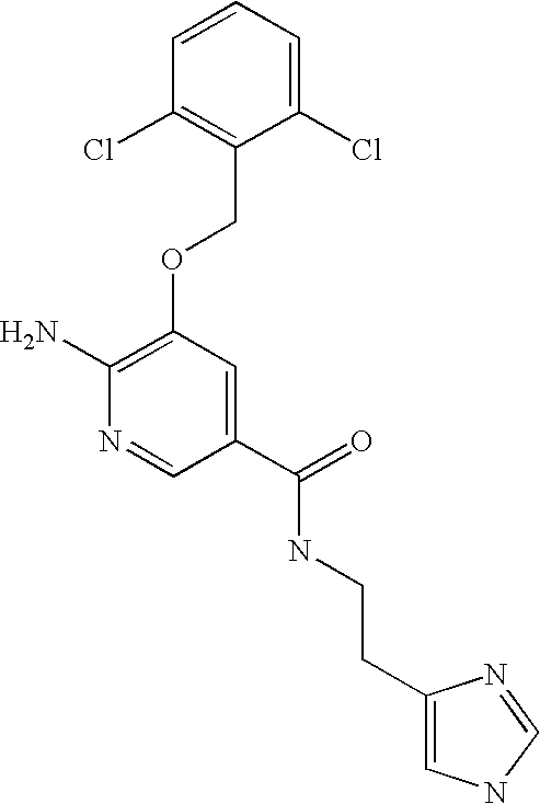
C(NC(C1=CC(OCC2=C(Cl)C=CC=C2Cl)=C(N)N=C1)=O)CC1=CNC=N1
